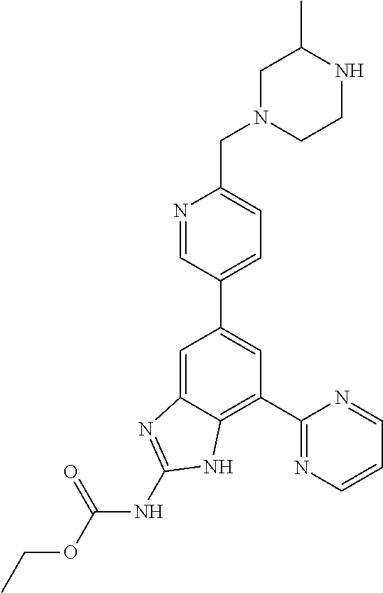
C1(C2=NC=CC=N2)=C2C(=CC(C3=CC=C(CN4CCNC(C)C4)N=C3)=C1)N=C(NC(OCC)=O)N2
